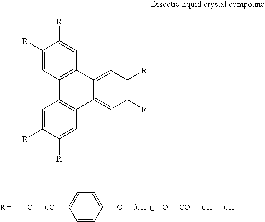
CO[CO]C1=CC=C(O[(CH2)4]O[CO]C=C)C=C1.C1([R])=CC2=C(C=C1[R])C1=CC([R])=C([R])C=C1C1=C2C=C([R])C([R])=C1
